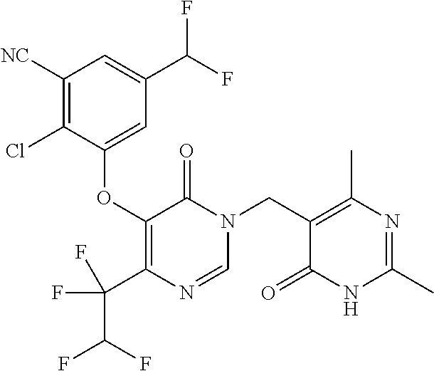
C1([NC])=C(Cl)C(OC2=C(C(F)(F)C(F)F)N=CN(CC3=C(C)N=C(C)NC3=O)C2=O)=CC(C(F)F)=C1
